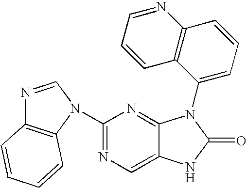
C1(N2C3=C(N=C2)C=CC=C3)=NC=C2C(=N1)N(C1=CC=CC3=C1C=CC=N3)C(=O)N2
